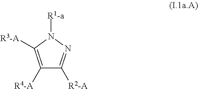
C1([R4-A])=C([R3-A])N([R1-a])N=C1[R2-A]
